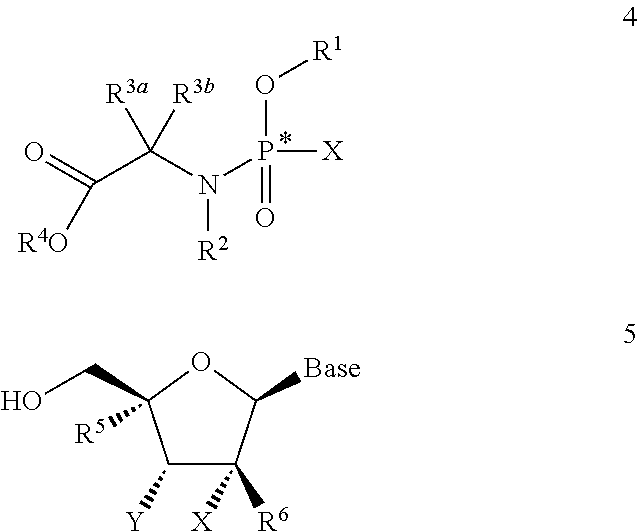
O=C(C(N(P([X])(=O)O[R1])[R2])([R3a])[R3b])[R4O].C1([Y])C([X])([R6])C([Base])OC1([R5])CO
